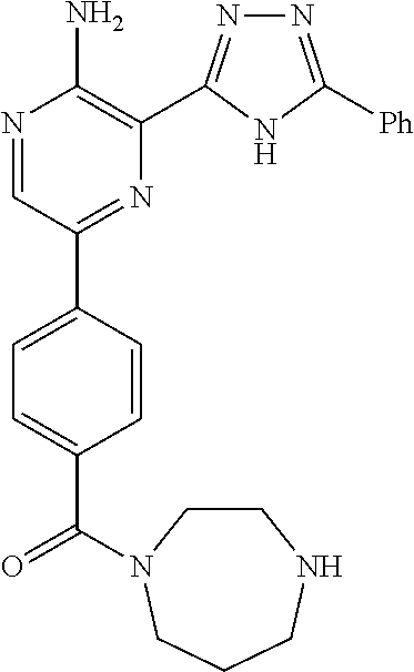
N1=C([Ph])NC(C2=C(N)N=CC(C3=CC=C(C(=O)N4CCNCCC4)C=C3)=N2)=N1
